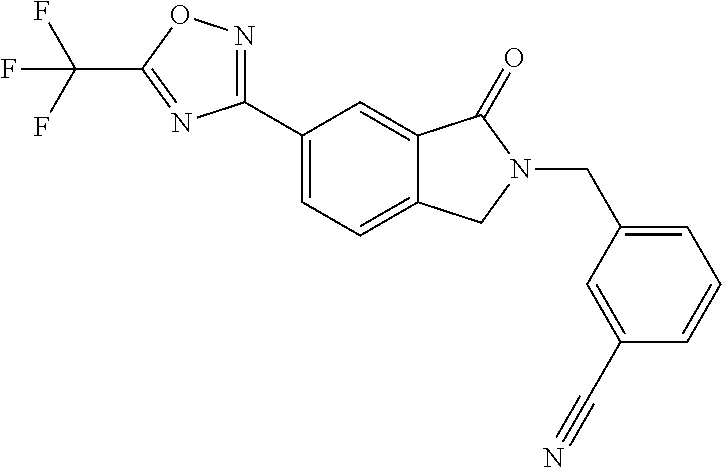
C(N1C(=O)C2=CC(C3=NOC(C(F)(F)F)=N3)=CC=C2C1)C1=CC=CC(C#N)=C1
